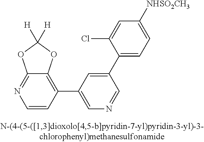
C1=CC(C2=CN=CC(C3=CC=C([NHSO2CH3])C=C3Cl)=C2)=C2C(=N1)OC([H])([H])O2
